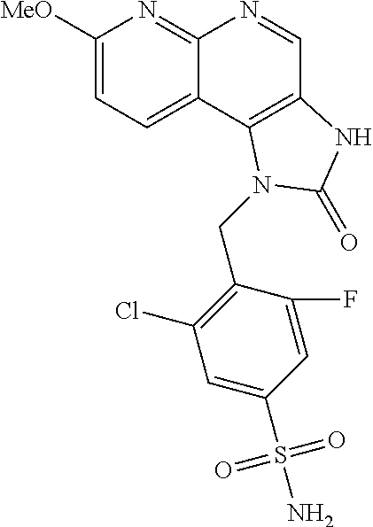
C1([MeO])=CC=C2C(=N1)N=CC1=C2N(CC2=C(Cl)C=C(S(N)(=O)=O)C=C2F)C(=O)N1
